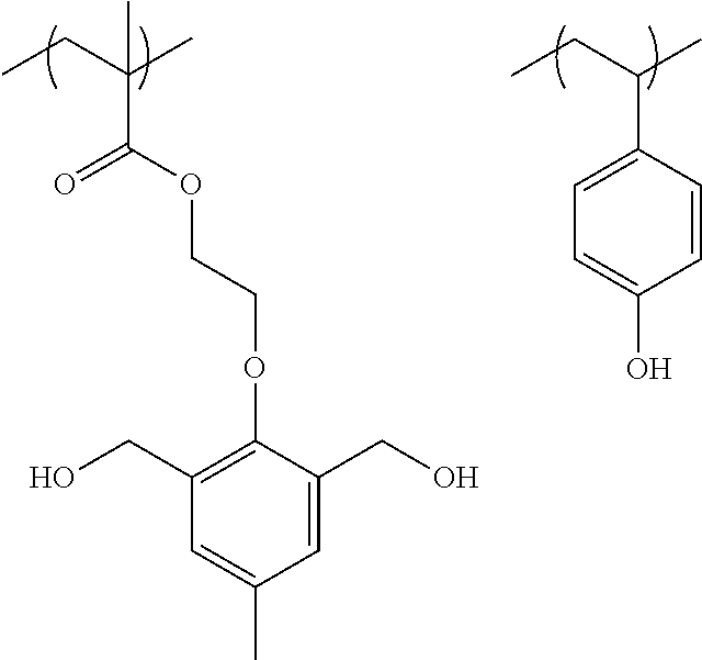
CCC(C)(C(=O)OCCOC1=C(CO)C=C(C)C=C1CO)C.CCC(C)C1=CC=C(O)C=C1
